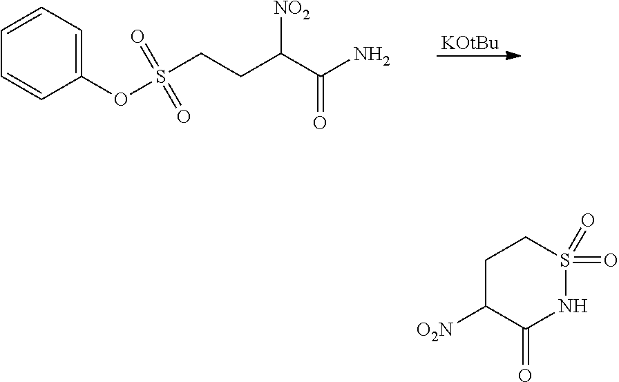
[KOtBu].C1=CC=C(OS(CCC(C(=O)N)[NO2])(=O)=O)C=C1.C1C([O2N])C(=O)NS(=O)(=O)C1
